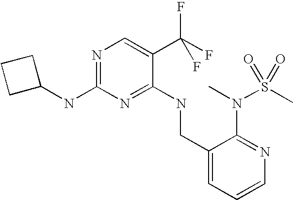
N1=C(NC2CCC2)N=C(NCC2=CC=CN=C2N(S(C)(=O)=O)C)C(C(F)(F)F)=C1
